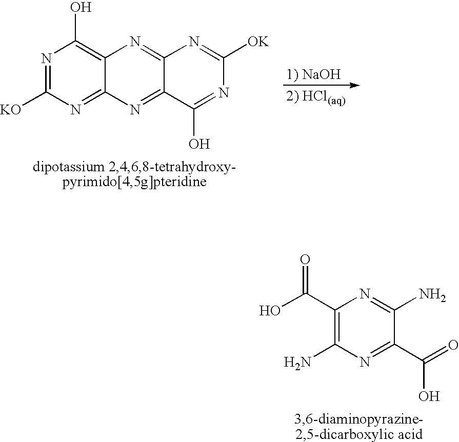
N1=C([KO])N=C2C(=C1O)N=C1C(=N2)C(O)=NC([OK])=N1.C1(C(O)=O)=C(N)N=C(C(=O)O)C(N)=N1
